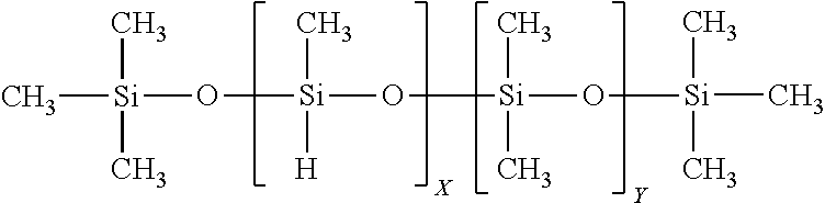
[Si](C)(O[Si](O[Si](O[Si](C)(C)C)(C)[H])(C)C)(C)C
